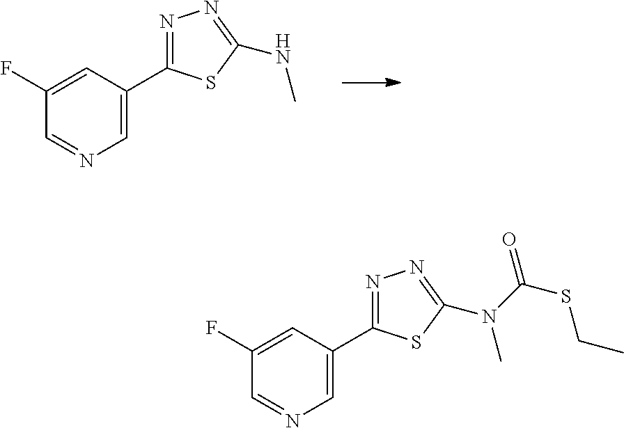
C1(F)=CC(C2=NN=C(NC)S2)=CN=C1.C1(F)=CC(C2=NN=C(N(C)C(=O)SCC)S2)=CN=C1
